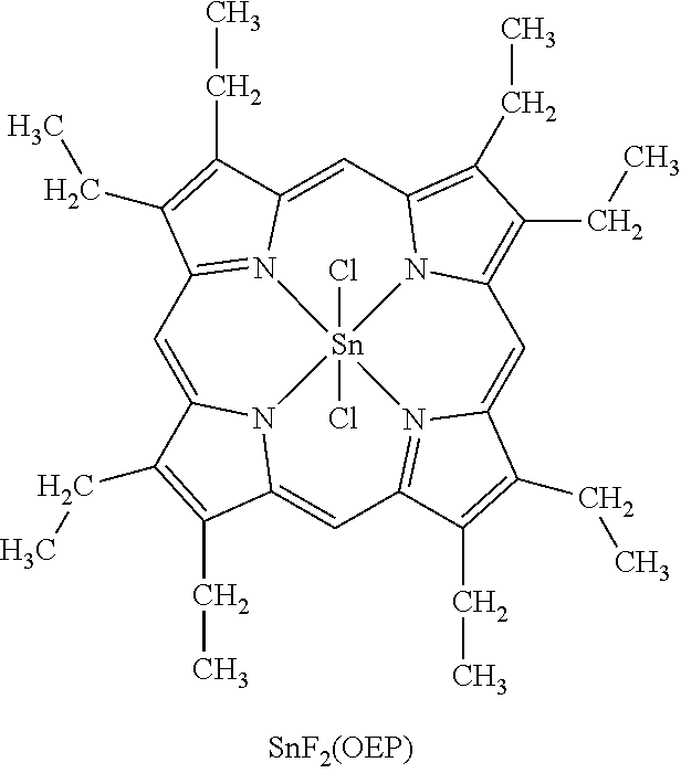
C1=C2N3C(=CC4=N5C(=CC6=C(CC)C(CC)=C7C=C8N(=C1C(CC)=C8CC)[Sn]53(Cl)(Cl)N76)C(CC)=C4CC)C(CC)=C2CC
